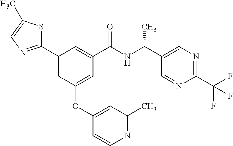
C1(C2=NC=C(C)S2)=CC(OC2=CC(C)=NC=C2)=CC(C(NC(C2=CN=C(C(F)(F)F)N=C2)C)=O)=C1
